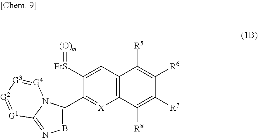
C12=C(C=C([EtS]=[(O)m])C(C3=BN=C4N3[G4]=[G3][G2]=[G1]4)=[X]1)C([R5])=C([R6])C([R7])=C2[R8]
